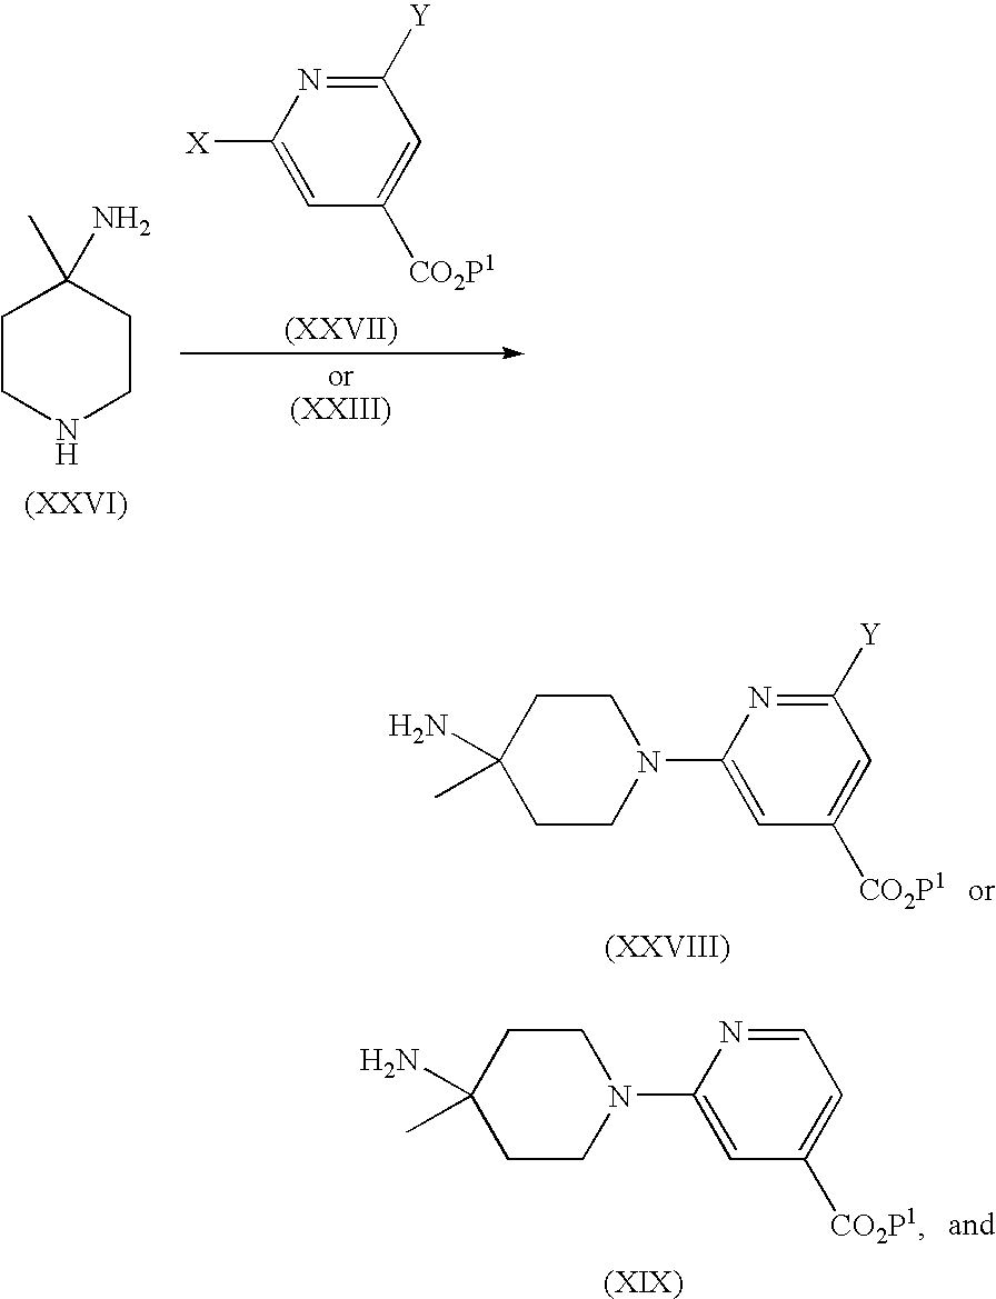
C1CC(N)(C)CCN1C1=CC([CO2P1])=CC([Y])=N1.C1CC(N)(C)CCN1C1=CC([CO2P1])=CC=N1.C1CNCCC1(C)N.[X]C1=CC([CO2P1])=CC([Y])=N1
